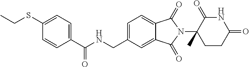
C1(SCC)=CC=C(C(NCC2=CC=C3C(=C2)C(=O)N(C2(C)CCC(=O)NC2=O)C3=O)=O)C=C1
